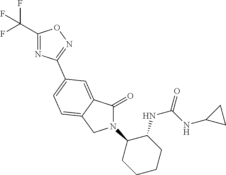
C1(=O)N(C2CCCCC2NC(NC2CC2)=O)CC2=CC=C(C3=NOC(C(F)(F)F)=N3)C=C12
